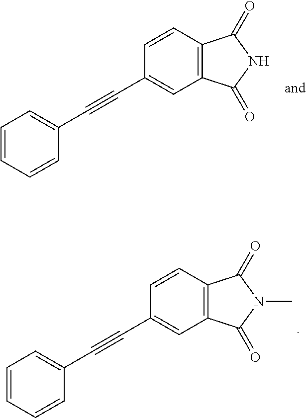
C1(C#CC2=CC=CC=C2)=CC2=C(C=C1)C(=O)NC2=O.C1(C#CC2=CC=CC=C2)=CC2=C(C=C1)C(=O)N(C)C2=O
